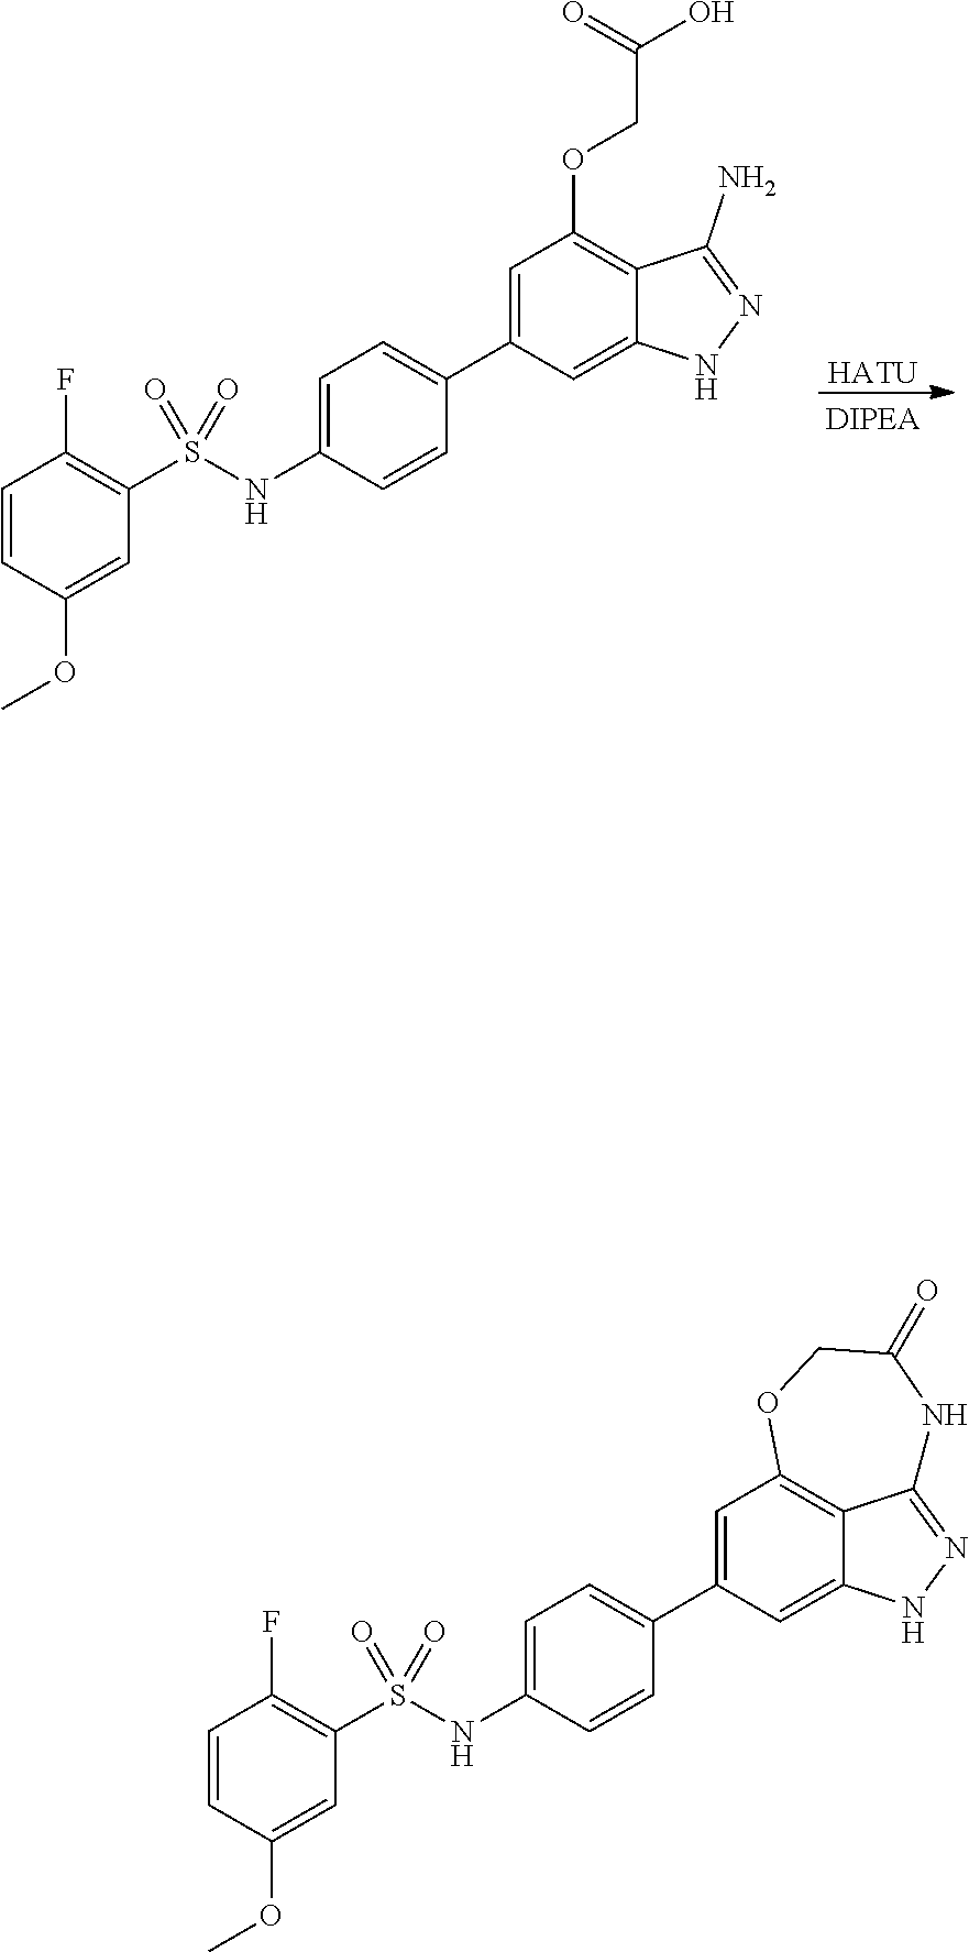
[HATU].C1(OCC(O)=O)=C2C(=CC(C3=CC=C(NS(C4=C(F)C=CC(OC)=C4)(=O)=O)C=C3)=C1)NN=C2N.C12=C3C(=CC(C4=CC=C(NS(C5=C(F)C=CC(OC)=C5)(=O)=O)C=C4)=C1)NN=C3NC(=O)CO2
